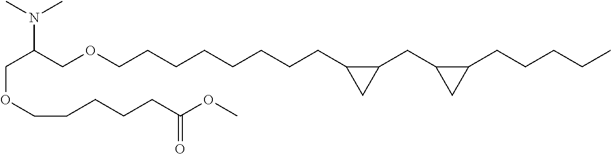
C(OCCCCCC(OC)=O)C(COCCCCCCCCC1C(CC2C(CCCCC)C2)C1)N(C)C
